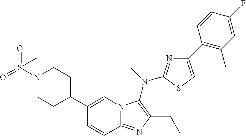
C1(C2CCN(S(=O)(=O)C)CC2)=CN2C(=NC(CC)=C2N(C)C2=NC(C3=C(C)C=C(F)C=C3)=CS2)C=C1
